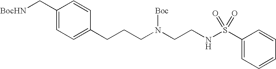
C1(C[BocHN])=CC=C(CCCN(CCNS(C2=CC=CC=C2)(=O)=O)[Boc])C=C1
